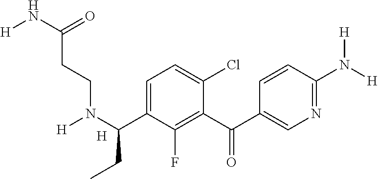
[H].C1=C(C(N([H])CCC(=O)N[H])CC)C(F)=C(C(=O)C2=CN=C(N([H])[H])C=C2)C(Cl)=C1
